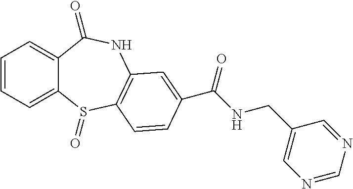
C1=CC=C2C(=C1)C(=O)NC1=C(S2=O)C=CC(C(NCC2=CN=CN=C2)=O)=C1
